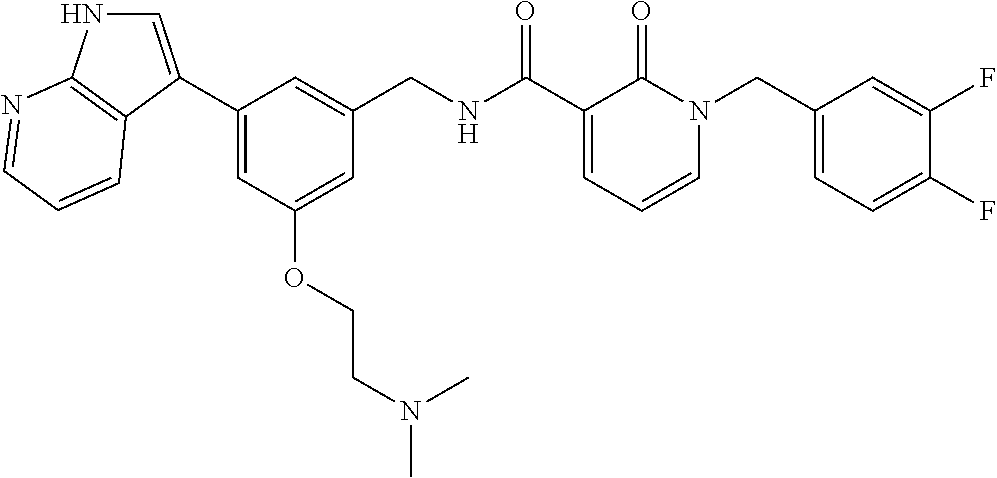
C1(C2=CNC3=C2C=CC=N3)=CC(OCCN(C)C)=CC(CNC(C2=CC=CN(CC3=CC=C(F)C(F)=C3)C2=O)=O)=C1
